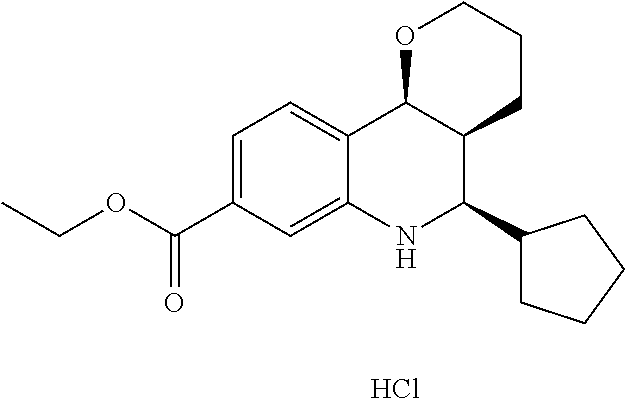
Cl.C12=CC=C(C(OCC)=O)C=C1NC(C1CCCC1)C1C2OCCC1
